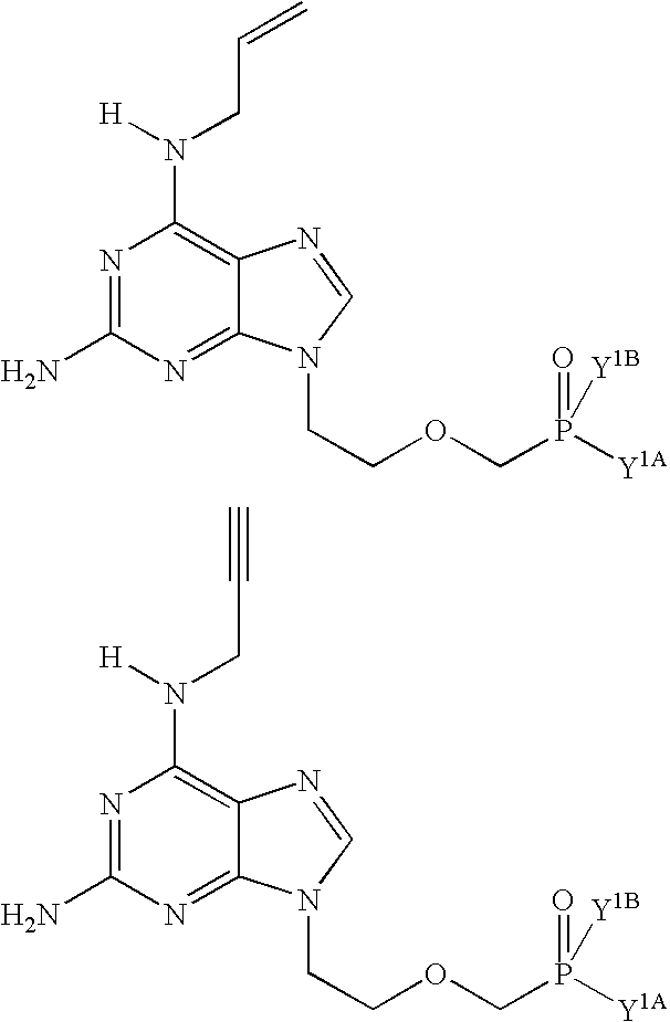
N1=C(N)N=C2C(=C1N([H])CC=C)N=CN2CCOCP([Y1A])(=O)[Y1B].N1=C(N)N=C2C(=C1N([H])CC#C)N=CN2CCOCP([Y1A])(=O)[Y1B]
